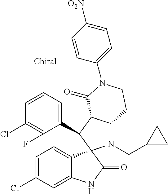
C1(C2C3C(N(CC4CC4)C24C2=CC=C(Cl)C=C2NC4=O)CCN(C2=CC=C([O2N])C=C2)C3=O)=CC=CC(Cl)=C1F
